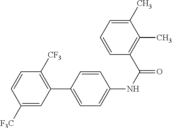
C1([F3C])=CC(C2=CC=C(NC(=O)C3=C(C)C(C)=CC=C3)C=C2)=C([CF3])C=C1
